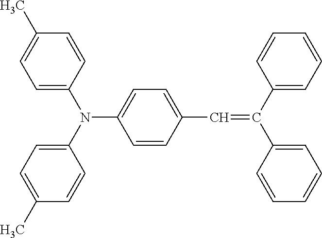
C1=C(N(C2=CC=C(C)C=C2)C2=CC=C(C=C(C3=CC=CC=C3)C3=CC=CC=C3)C=C2)C=CC(C)=C1
